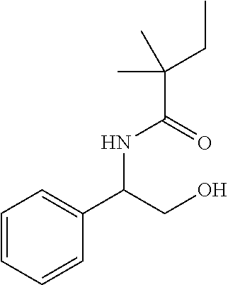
C1=CC=CC(C(CO)NC(=O)C(CC)(C)C)=C1
